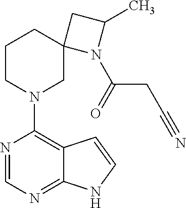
N1=CN=C2C(=C1N1CC3(CCC1)N(C(=O)CC#N)C(C)C3)C=CN2
